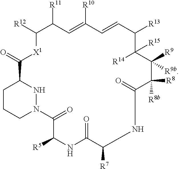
C1CCN2NC1C(=O)[X1]C([R12])C([R11])C=C([R10])C=CC([R13])C([R14])([R15])C([R9])([R9b])C([R8])([R8b])C(=O)NC([R7])C(=O)NC([R5])C2=O
